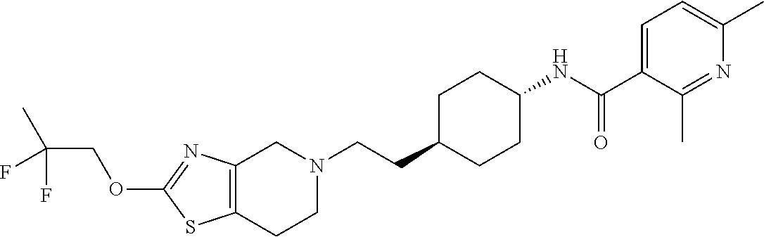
C12=C(CCN(CCC3CCC(NC(C4=CC=C(C)N=C4C)=O)CC3)C1)SC(OCC(C)(F)F)=N2
